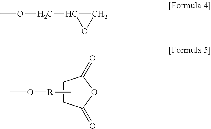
C1(=O)OC(=O)CC1.C[R]OC.COCC1OC1
